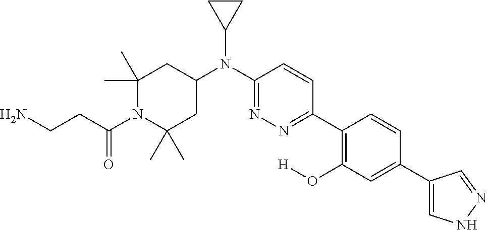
C1(C)(C)N(C(CCN)=O)C(C)(C)CC(N(C2=NN=C(C3=C(O[H])C=C(C4=CNN=C4)C=C3)C=C2)C2CC2)C1
